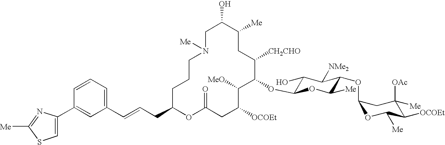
C1C(O)C([Me])CC([CH2CHO])C(OC2C(O)C([NMe2])C(OC3OC([Me])C([OCOEt])C([OAc])([Me])C3)C([Me])O2)C([MeO])C([OCOEt])CC(=O)OC(CC=CC2=CC=CC(C3=CSC([Me])=N3)=C2)CCCN1[Me]
